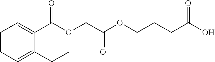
C1=CC=C(CC)C(C(OCC(OCCCC(O)=O)=O)=O)=C1
